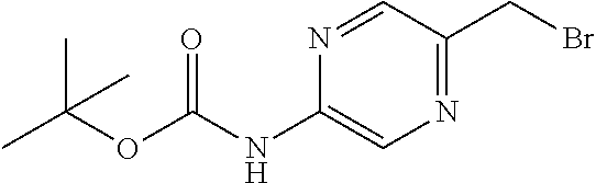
CC(OC(NC1=CN=C(CBr)C=N1)=O)(C)C
